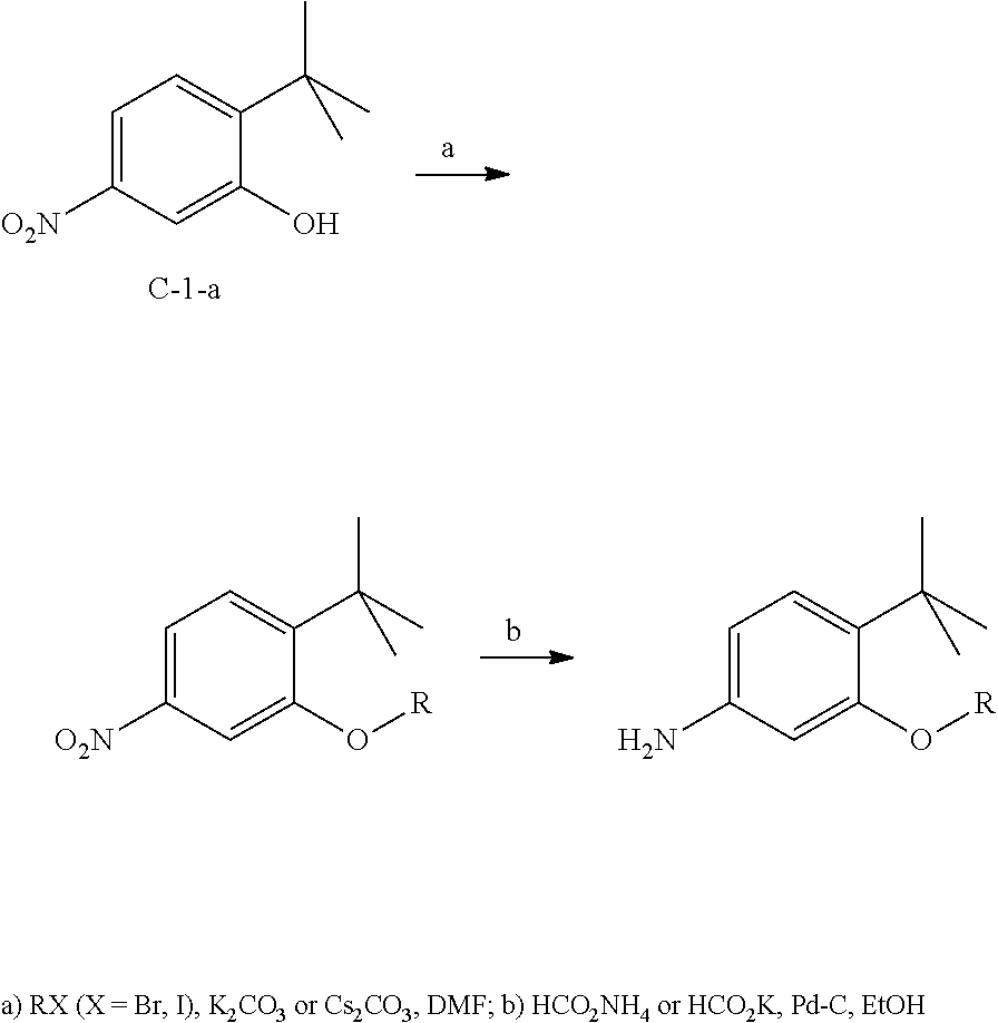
C1=C([O2N])C=C(O)C(C(C)(C)C)=C1.C1=C([O2N])C=C(O[R])C(C(C)(C)C)=C1.C1=C(N)C=C(O[R])C(C(C)(C)C)=C1
